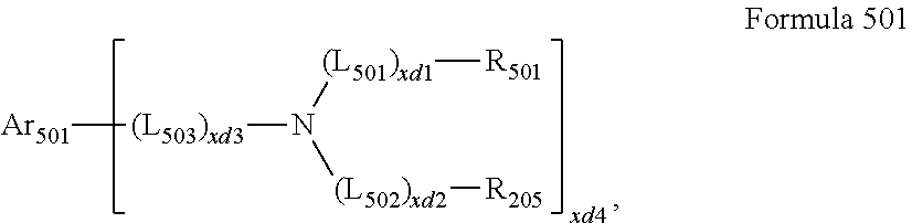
[Ar501][(L503)xd3]N([(L502)xd2][R205])[(L501)xd1][R501]
